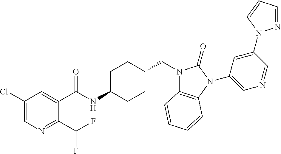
C1(Cl)=CN=C(C(F)F)C(C(NC2CCC(CN3C4=C(N(C5=CN=CC(N6N=CC=C6)=C5)C3=O)C=CC=C4)CC2)=O)=C1
